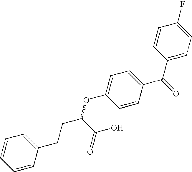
C1=C(OC(CCC2=CC=CC=C2)C(=O)O)C=CC(C(=O)C2=CC=C(F)C=C2)=C1
